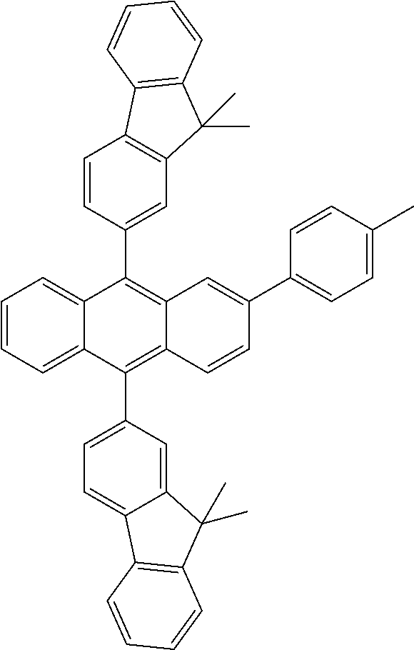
C1=CC=C2C(=C1)C(C1=CC3=C(C=C1)C1=C(C3(C)C)C=CC=C1)=C1C(=C2C2=CC=C3C(=C2)C(C)(C)C2=C3C=CC=C2)C=CC(C2=CC=C(C)C=C2)=C1
